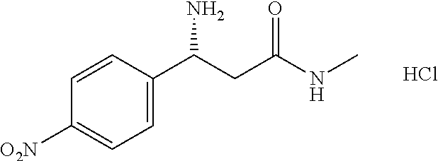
C1([O2N])=CC=C(C(CC(NC)=O)N)C=C1.Cl
